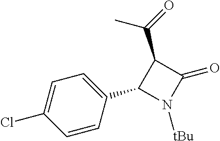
C1=CC(C2N([tBu])C(=O)C2C(=O)C)=CC=C1Cl
